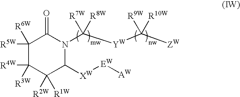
C1([R5W])([R6W])C([R4W])([R3W])C([R2W])([R1W])C([XW][EW][AW])N(C([YW]C([ZW])([R9W])[R10W])([R7W])[R8W])C1=O
